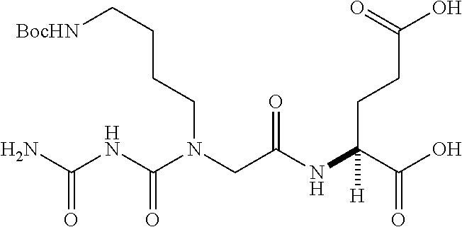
[BocHN]CCCCN(C(NC(N)=O)=O)CC(NC(C(O)=O)(CCC(=O)O)[H])=O
